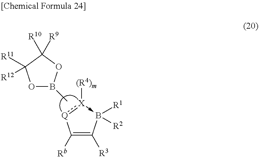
C1([Rb])=C([R3])B([R1])([R2])-[X]([(R4)m]):[Q]1.CB1OC([R11])([R12])C([R10])([R9])O1
